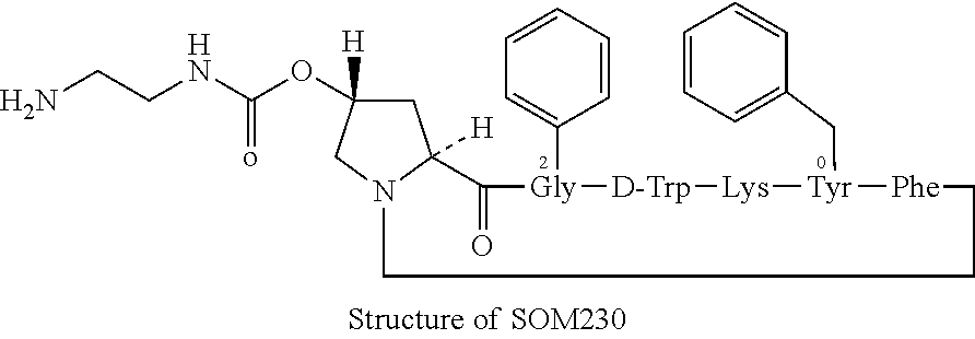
NCCNC(OC1([H])CC2([H])N(C1)CCC[Phe][Tyr](CC1=CC=CC=C1)[Lys][D-Trp][Gly](C1=CC=CC=C1)C2=O)=o
